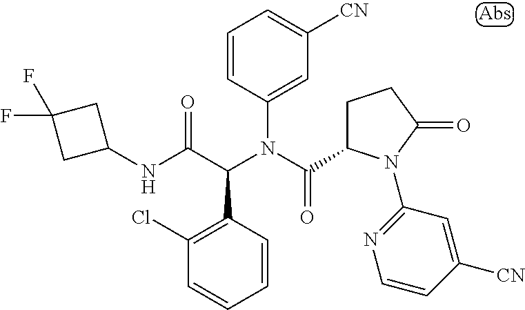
C1=CC(N(C(C2CCC(=O)N2C2=NC=CC([CN])=C2)=O)C(C(NC2CC(F)(F)C2)=O)C2=C(Cl)C=CC=C2)=CC([CN])=C1
